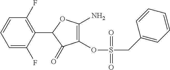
C1(OS(=O)(CC2=CC=CC=C2)=O)=C(N)OC(C2=C(F)C=CC=C2F)C1=O
